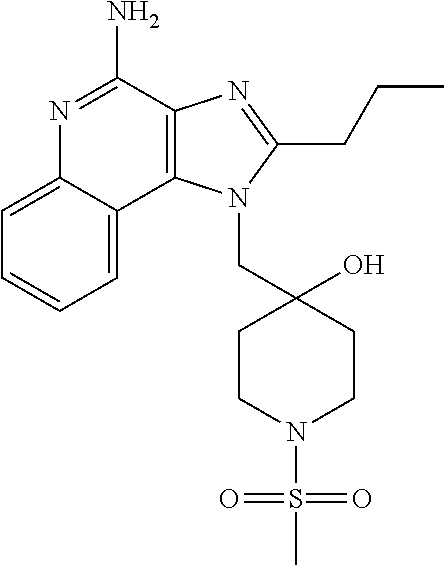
C1=CC=C2C(=C1)N=C(N)C1=C2N(CC2(O)CCN(S(C)(=O)=O)CC2)C(CCC)=N1
